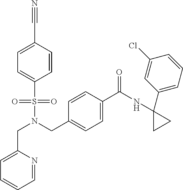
C1=CC(C#N)=CC=C1S(N(CC1=CC=C(C(=O)NC2(C3=CC=CC(Cl)=C3)CC2)C=C1)CC1=CC=CC=N1)(=O)=O
